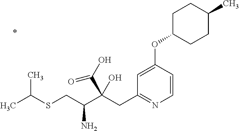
C1=CC(OC2CCC(C)CC2)=CC(CC(C(CSC(C)C)N)(C(O)=O)O)=N1
